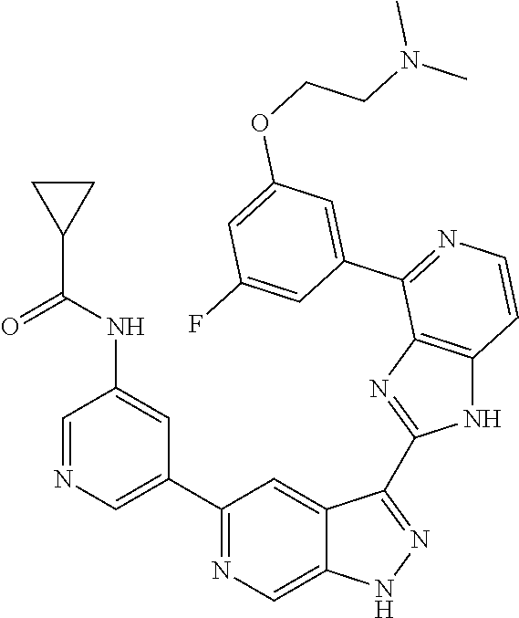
C1(C2=CN=CC(NC(C3CC3)=O)=C2)=NC=C2C(=C1)C(C1=NC3=C(N1)C=CN=C3C1=CC(OCCN(C)C)=CC(F)=C1)=NN2
